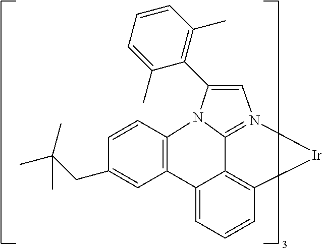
N12=C3C4=C([Ir]1)C=CC=C4C1=C(N3C(C3=C(C)C=CC=C3C)=C2)C=CC(CC(C)(C)C)=C1
